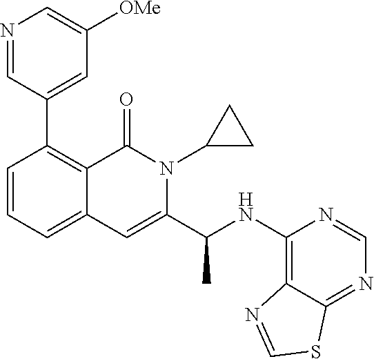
N1=CC(C2=C3C(=CC=C2)C=C(C(NC2=C4C(=NC=N2)SC=N4)C)N(C2CC2)C3=O)=CC([OMe])=C1
